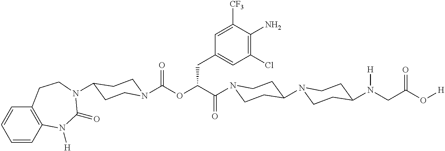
N1(C(C(OC(=O)N2CCC(N3C(=O)N([H])C4=C(C=CC=C4)CC3)CC2)CC2=CC(Cl)=C(N)C([CF3])=C2)=O)CCC(N2CCC(N(CC(O[H])=O)[H])CC2)CC1
